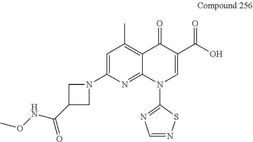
N1(C2=CC(C)=C3C(=N2)N(C2=NC=NS2)C=C(C(O)=O)C3=O)CC(C(NOC)=O)C1
